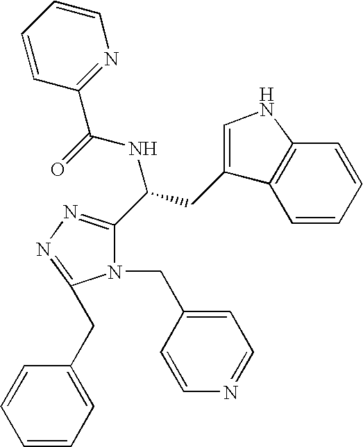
C1=CC=CC2=C1C(CC(C1=NN=C(CC3=CC=CC=C3)N1CC1=CC=NC=C1)NC(=O)C1=NC=CC=C1)=CN2
